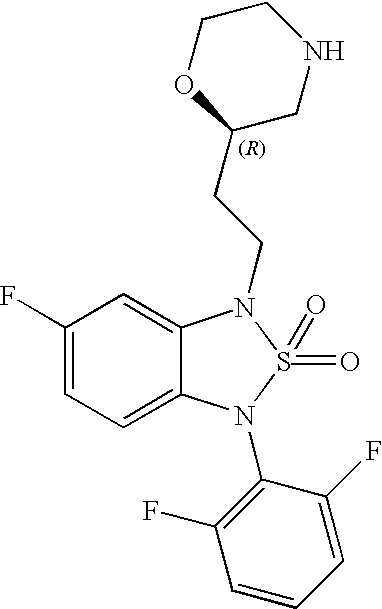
C1(F)=CC=C2C(=C1)N(CCC1CNCCO1)S(=O)(=O)N2C1=C(F)C=CC=C1F
